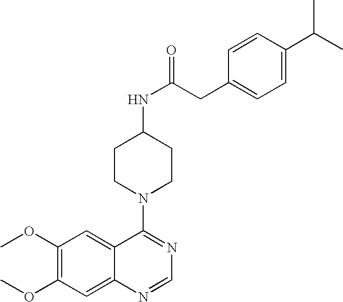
C1(OC)=C(OC)C=C2C(=C1)C(N1CCC(NC(=O)CC3=CC=C(C(C)C)C=C3)CC1)=NC=N2
